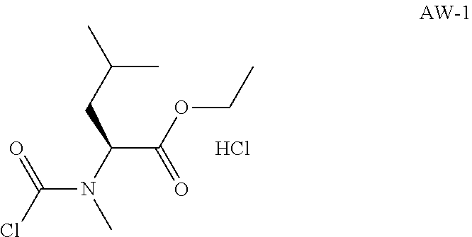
C(CC(C(OCC)=O)N(C)C(Cl)=O)(C)C.Cl
